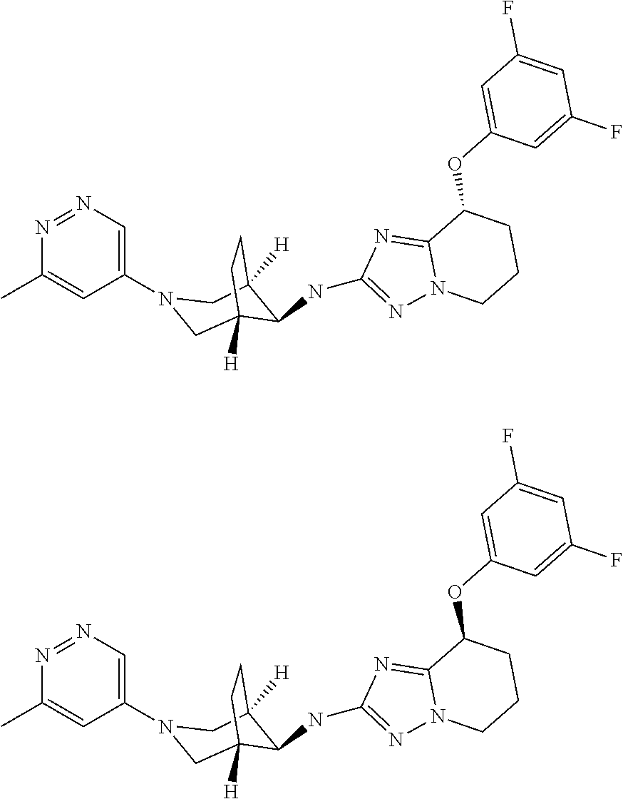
N1(C2=CN=NC(C)=C2)CC2([H])C(NC3=NN4C(=N3)C(OC3=CC(F)=CC(F)=C3)CCC4)C([H])(C1)CC2.N1(C2=CN=NC(C)=C2)CC2([H])C(NC3=NN4C(=N3)C(OC3=CC(F)=CC(F)=C3)CCC4)C([H])(C1)CC2
